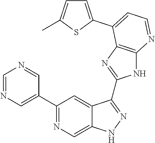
C1=NC=C(C2=NC=C3C(=C2)C(C2=NC4=C(N2)N=CC=C4C2=CC=C(C)S2)=NN3)C=N1
